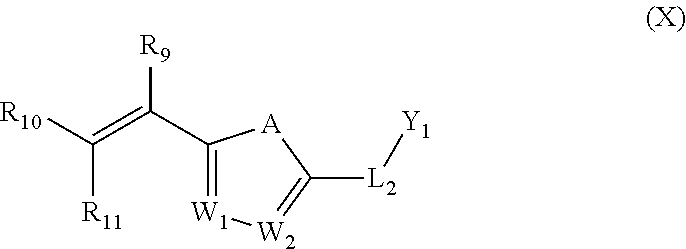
C1(C(=C([R10])[R11])[R9])=[W1][W2]=C([L2][Y1])[A]1
